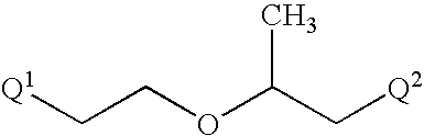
[Q1]CCOC(C[Q2])C
